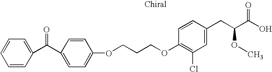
O(C1=C(Cl)C=C(CC(C(O)=O)OC)C=C1)CCCOC1=CC=C(C(C2=CC=CC=C2)=O)C=C1
